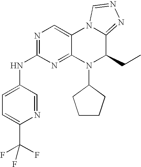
C1=C(C(F)(F)F)N=CC(NC2=NC=C3C(=N2)N(C2CCCC2)C(CC)C2=NN=CN32)=C1
